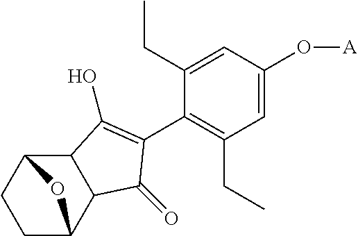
C1=C(O[A])C=C(CC)C(C2=C(O)C3C(C4CCC3O4)C2=O)=C1CC
